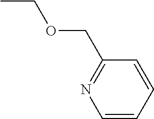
CCOCC1=NC=CC=C1
